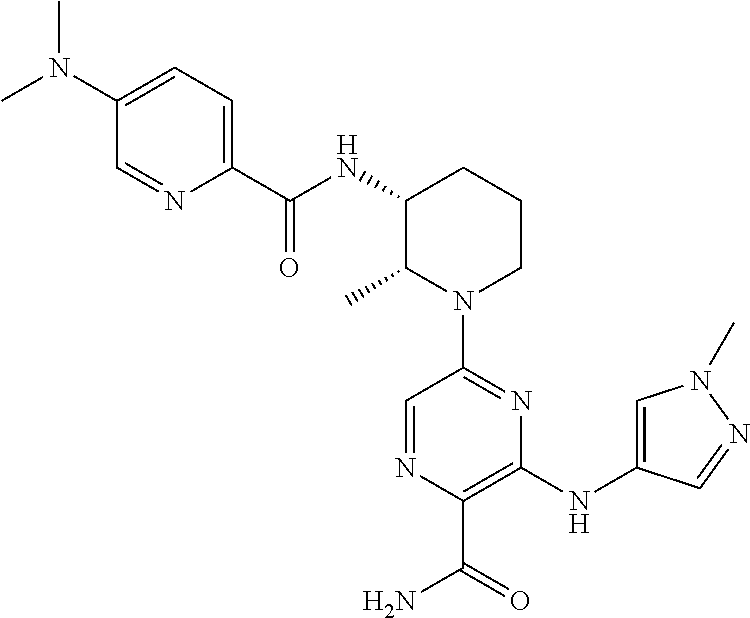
N(C1C(C)N(C2=NC(NC3=CN(C)N=C3)=C(C(=O)N)N=C2)CCC1)C(C1=CC=C(N(C)C)C=N1)=O
